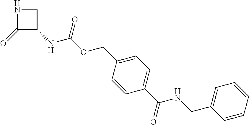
C1(=O)C(NC(OCC2=CC=C(C(NCC3=CC=CC=C3)=O)C=C2)=O)CN1
